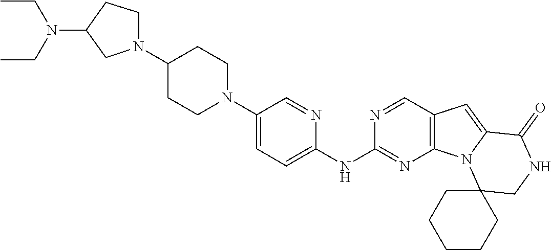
N1(C2CCN(C3=CC=C(NC4=NC5=C(C=N4)C=C4N5C5(CNC4=O)CCCCC5)N=C3)CC2)CCC(N(CC)CC)C1
